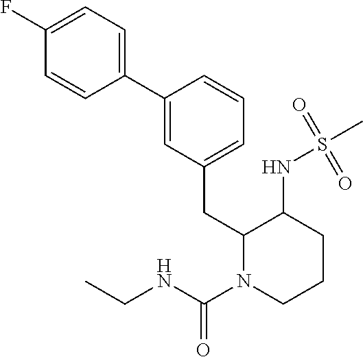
C1=C(C2=CC=C(F)C=C2)C=CC=C1CC1N(C(NCC)=O)CCCC1NS(C)(=O)=O
